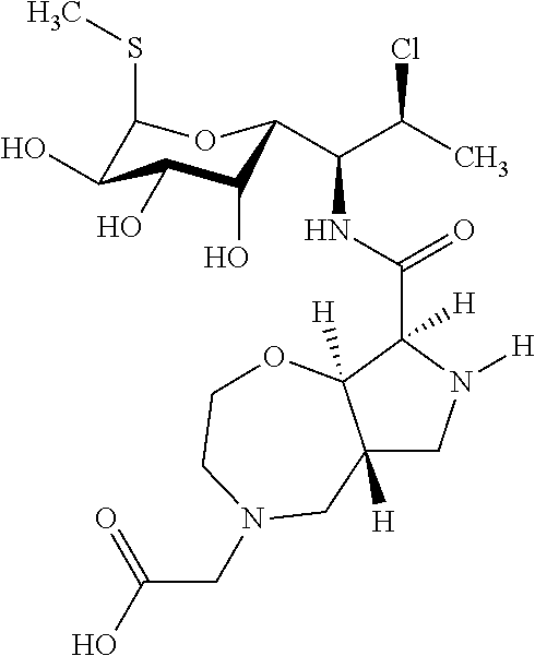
C12([H])CN([H])C(C(NC(C(C)Cl)C3C(O)C(O)C(O)C(SC)O3)=O)([H])C1([H])OCCN(CC(O)=O)C2
